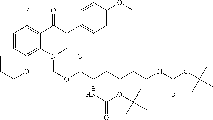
C1=CC(OCCC)=C2C(=C1F)C(=O)C(C1=CC=C(OC)C=C1)=CN2COC(=O)C(CCCCNC(=O)OC(C)(C)C)NC(OC(C)(C)C)=O
